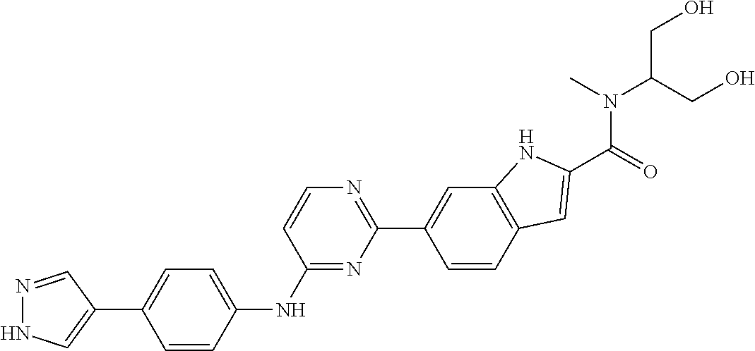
C1=CC(NC2=NC(C3=CC4=C(C=C3)C=C(C(N(C(CO)CO)C)=O)N4)=NC=C2)=CC=C1C1=CNN=C1
